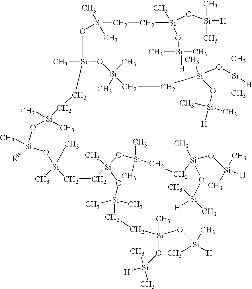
C[Si]([H])(O[Si](O[Si](C)(C)[H])(C)CC[Si](C)(C)O[Si](C)(CC[Si](C)(C)O[Si](C)(O[Si](C)(C)CC[Si](O[Si](CC[Si](O[Si](C)(C)[H])(O[Si](C)(C)[H])C)(C)C)(C)O[Si](C)(C)CC[Si](C)(O[Si](C)([H])C)O[Si](C)(C)[H])[R])O[Si](C)(C)CC[Si](C)(O[Si](C)(C)[H])O[Si](C)(C)[H])C
